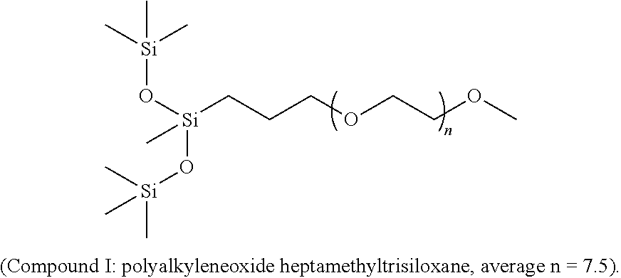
[Si](CCCOCCOC)(C)(O[Si](C)(C)C)O[Si](C)(C)C
